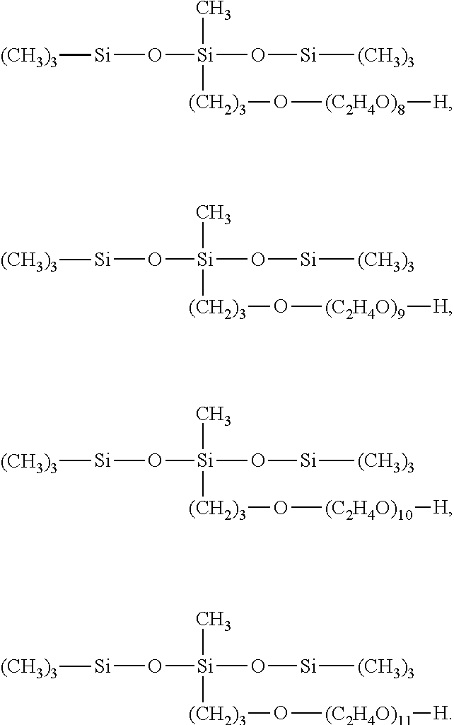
[(CH2)3](O[(C2H4O)8][H])[Si](O[Si][(CH3)3])(O[Si][(CH3)3])C.[(CH2)3](O[(C2H4O)9][H])[Si](O[Si][(CH3)3])(O[Si][(CH3)3])C.[(CH2)3](O[(C2H4O)10][H])[Si](O[Si][(CH3)3])(O[Si][(CH3)3])C.[(CH2)3](O[(C2H4O)11][H])[Si](O[Si][(CH3)3])(O[Si][(CH3)3])C
